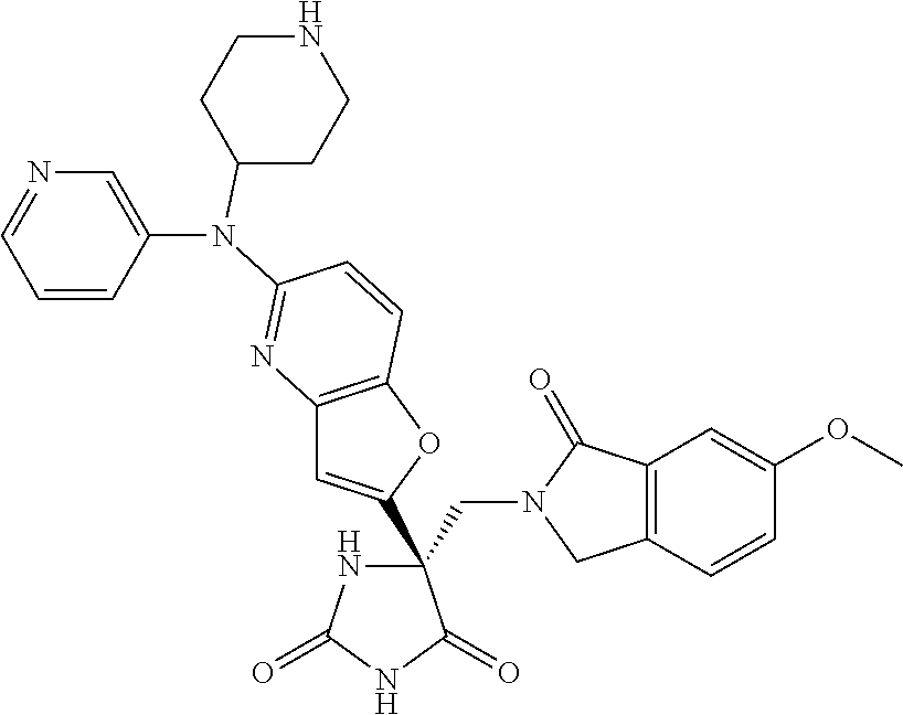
C(C1(C2=CC3=C(O2)C=CC(N(C2=CN=CC=C2)C2CCNCC2)=N3)NC(=O)NC1=O)N1CC2=C(C1=O)C=C(OC)C=C2
